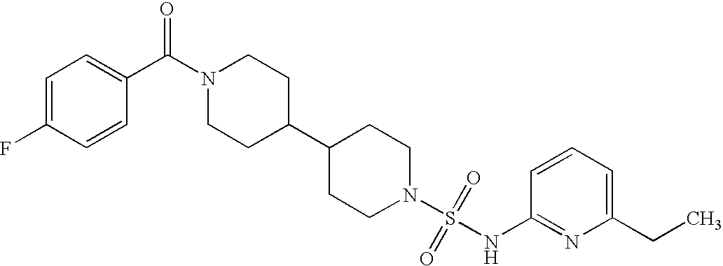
C1(C2CCN(C(C3=CC=C(F)C=C3)=O)CC2)CCN(S(=O)(=O)NC2=NC(CC)=CC=C2)CC1
